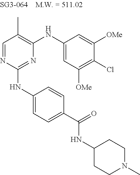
N1=C(NC2=CC=C(C(=O)NC3CCN(C)CC3)C=C2)N=CC(C)=C1NC1=CC([OMe])=C(Cl)C([OMe])=C1
